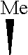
[Me]C
